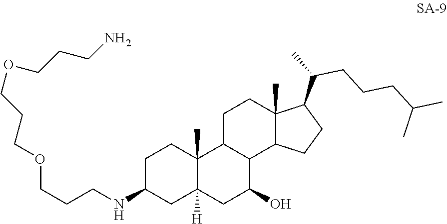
C1C2C(C3C(C)(C1)C(C(C)CCCC(C)C)CC3)C(O)CC1([H])C2(C)CCC(NCCCOCCCOCCCN)C1
